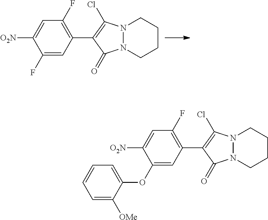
C1(F)=CC(C2=C(Cl)N3N(C2=O)CCCC3)=C(F)C=C1[O2N].C1(OC2=CC=CC=C2[OMe])=CC(C2=C(Cl)N3N(C2=O)CCCC3)=C(F)C=C1[O2N]
